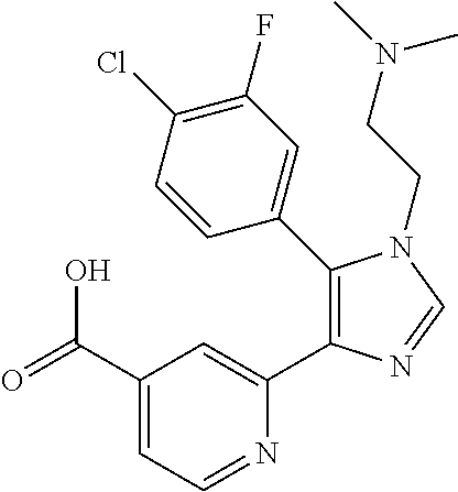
C1(C(=O)O)=CC=NC(C2=C(C3=CC(F)=C(Cl)C=C3)N(CCN(C)C)C=N2)=C1
